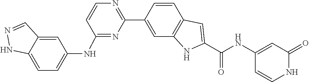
C1=CC2=C(C=C1C1=NC=CC(NC3=CC=C4NN=CC4=C3)=N1)NC(C(=O)NC1=CC(=O)NC=C1)=C2
